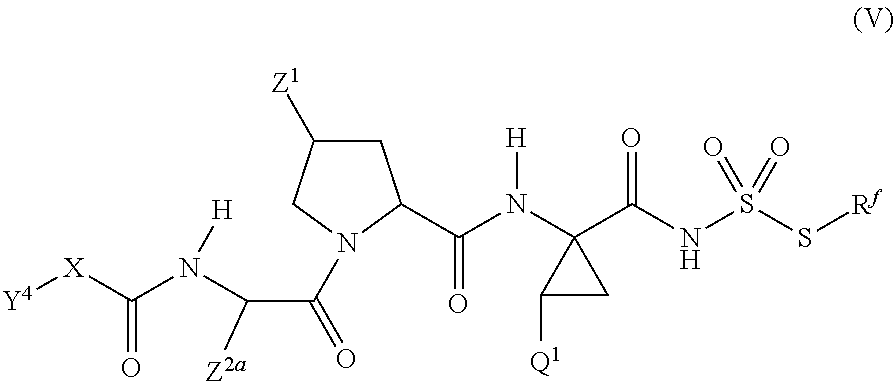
C1C([Z1])CN(C(=O)C(N(C([X][Y4])=O)[H])[Z2a])C1C(N(C1(C(NS(S[Rf])(=O)=O)=O)C([Q1])C1)[H])=O
